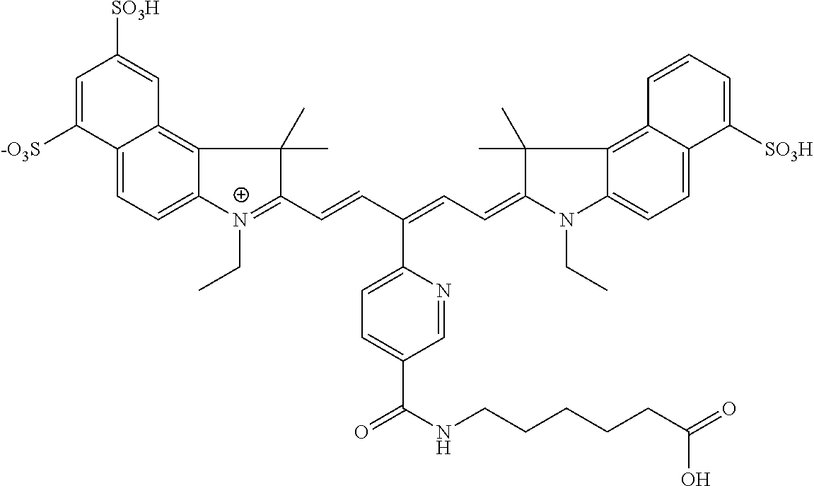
C12=CC=C3C(=C1C=C([SO3H])C=C2[-O3S])C(C)(C)C(C=CC(=CC=C1N(CC)C2=CC=C4C(=C2C1(C)C)C=CC=C4[SO3H])C1=CC=C(C(NCCCCCC(=O)O)=O)C=N1)=[N+]3CC
